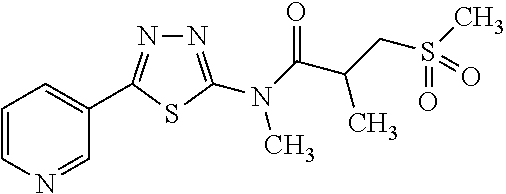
N1=C(N(C(=O)C(CS(C)(=O)=O)C)C)SC(C2=CC=CN=C2)=N1
